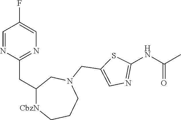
C1=NC(CC2[CbzN]CCCN(CC3=CN=C(NC(C)=O)S3)C2)=NC=C1F
